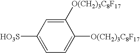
C1([HO3S])=CC=C([O(CH2)3C8F17])C([O(CH2)3C8F17])=C1
